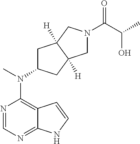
N1=CN=C2C(=C1N(C)C1CC3([H])C([H])(C1)CN(C(C(C)O)=O)C3)C=CN2
